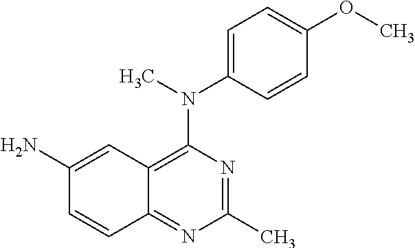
C1(C)=NC(N(C2=CC=C(OC)C=C2)C)=C2C(=N1)C=CC(N)=C2
